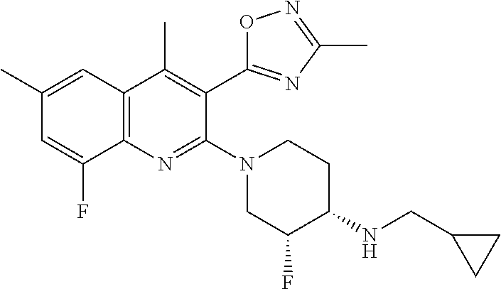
C1(C)=CC2=C(C(F)=C1)N=C(N1CCC(NCC3CC3)C(F)C1)C(C1=NC(C)=NO1)=C2C
